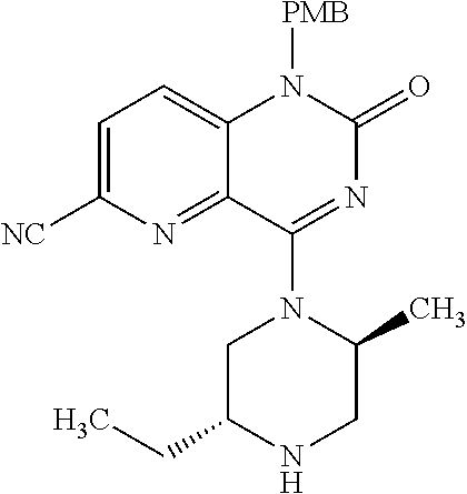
N1CC(C)N(C2=NC(=O)N([PMB])C3=CC=C([NC])N=C32)CC1CC
